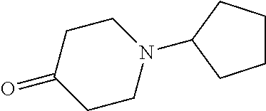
C1CN(C2CCCC2)CCC1=O
